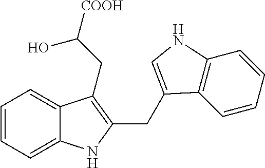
C1=CC=C2C(=C1)C(CC([COOH])O)=C(CC1=CNC3=C1C=CC=C3)N2
